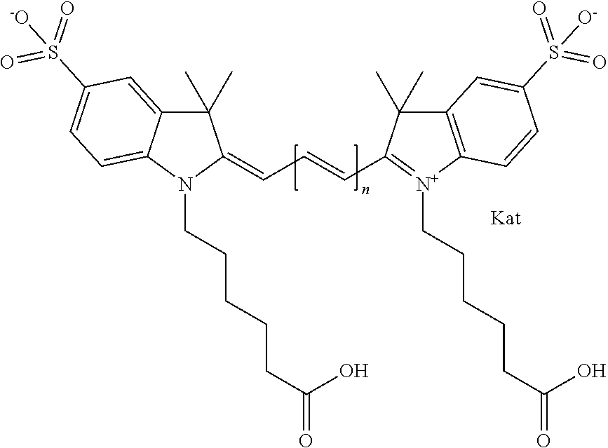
C12=CC(S(=O)(=O)[-O])=CC=C1N(CCCCCC(O)=O)C(=CC=CC1=[N+](CCCCCC(O)=O)C3=C(C1(C)C)C=C(S(=O)(=O)[O-])C=C3)C2(C)C
